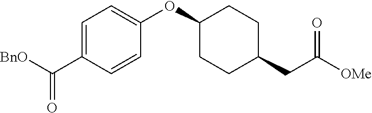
[BnO]C(C1=CC=C(OC2CCC(CC([OMe])=O)CC2)C=C1)=O
